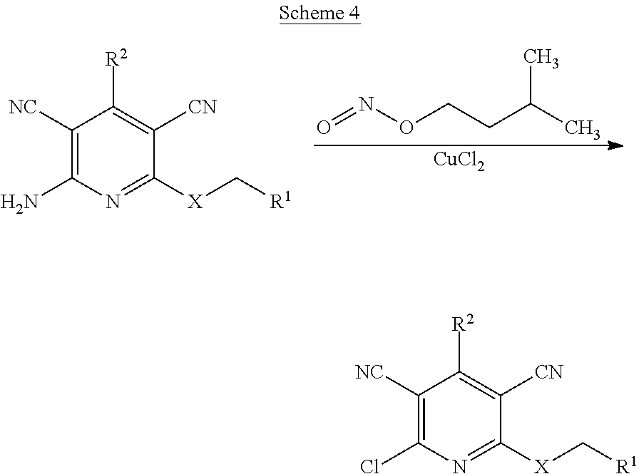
C1([NC])=C(N)N=C([X]C[R1])C([CN])=C1[R2].O=NOCCC(C)C.[CuCl2].C1([NC])=C(Cl)N=C([X]C[R1])C([CN])=C1[R2]
